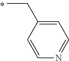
C1=CC(CC)=CC=N1
